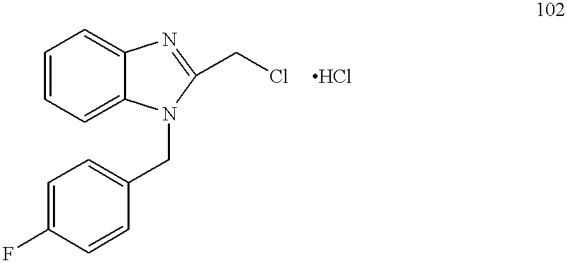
C1=CC=C2C(=C1)N=C(CCl)N2CC1=CC=C(F)C=C1
